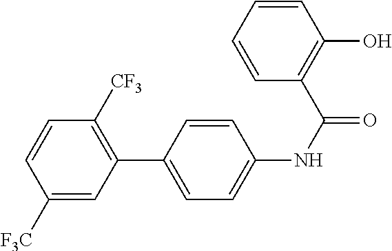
C1(C2=CC=C(NC(=O)C3=C(O)C=CC=C3)C=C2)=C([CF3])C=CC([F3C])=C1
